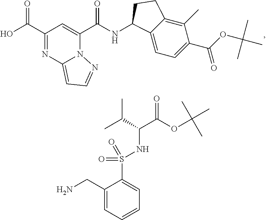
C(=O)(C1=CC(C(=O)O)=NC2=CC=NN21)NC1C2=CC=C(C(OC(C)(C)C)=O)C(C)=C2CC1.C1=C(S(=O)(NC(C(C)C)C(OC(C)(C)C)=O)=O)C(CN)=CC=C1
